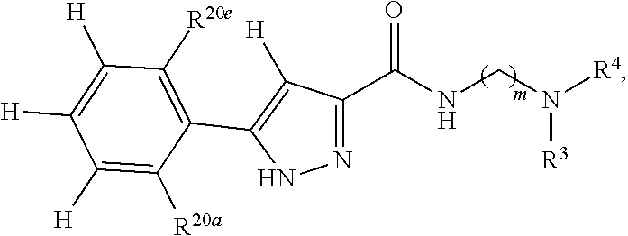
N1=C(C(NCN([R4])[R3])=O)C([H])=C(C2=C([R20e])C([H])=C([H])C([H])=C2[R20a])N1
